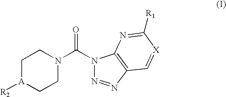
[R2][A]1CCN(C(N2N=NC3=C2N=C([R1])[X]=C3)=O)CC1
